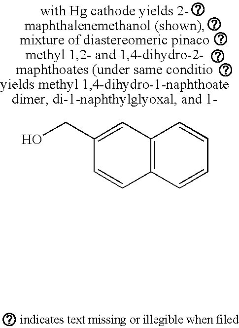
C12=C(C=CC=C1)C=CC(CO)=C2
